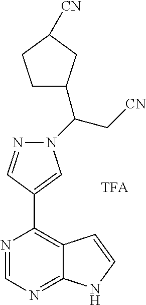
N1=CN=C2C(=C1C1=CN(C(C[CN])C3CCC([CN])C3)N=C1)C=CN2
